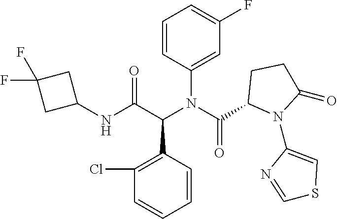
C1=CC(N(C(=O)C2N(C3=CSC=N3)C(=O)CC2)C(C(NC2CC(F)(F)C2)=O)C2=C(Cl)C=CC=C2)=CC(F)=C1
